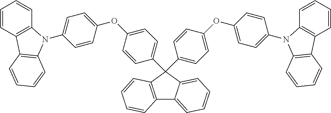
C1=CC2=C(C=C1)N(C1=CC=C(OC3=CC=C(C4(C5=CC=C(OC6=CC=C(N7C8=C(C=CC=C8)C8=C7C=CC=C8)C=C6)C=C5)C5=CC=CC=C5C5=C4C=CC=C5)C=C3)C=C1)C1=C2C=CC=C1
